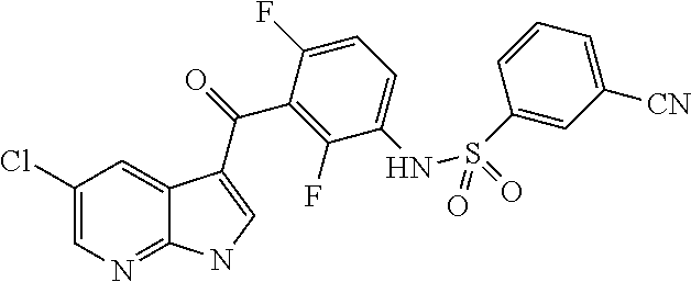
C1(Cl)=CN=C2C(=C1)C(C(=O)C1=C(F)C(NS(C3=CC([CN])=CC=C3)(=O)=O)=CC=C1F)=CN2
